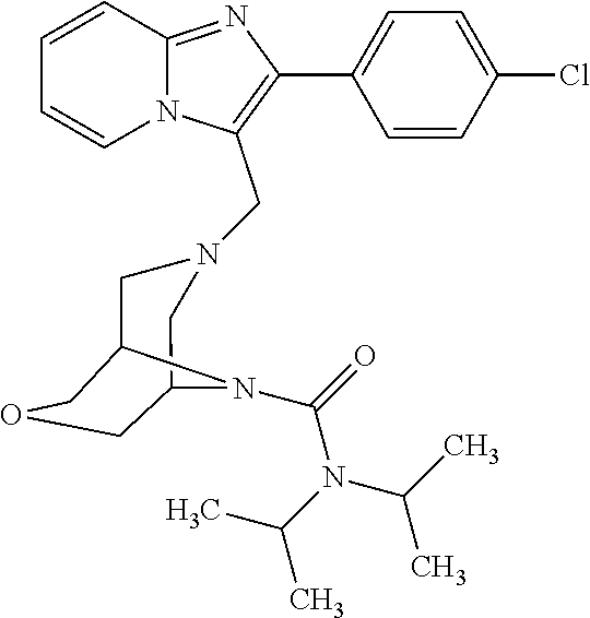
C1=CC=CN2C1=NC(C1=CC=C(Cl)C=C1)=C2CN1CC2COCC(C1)N2C(=O)N(C(C)C)C(C)C
